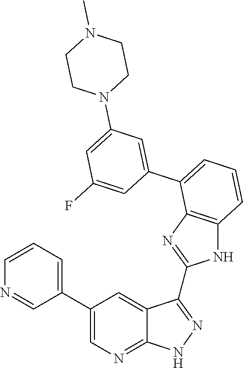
C1=CC=C(C2=CN=C3C(=C2)C(C2=NC4=C(N2)C=CC=C4C2=CC(N4CCN(C)CC4)=CC(F)=C2)=NN3)C=N1
